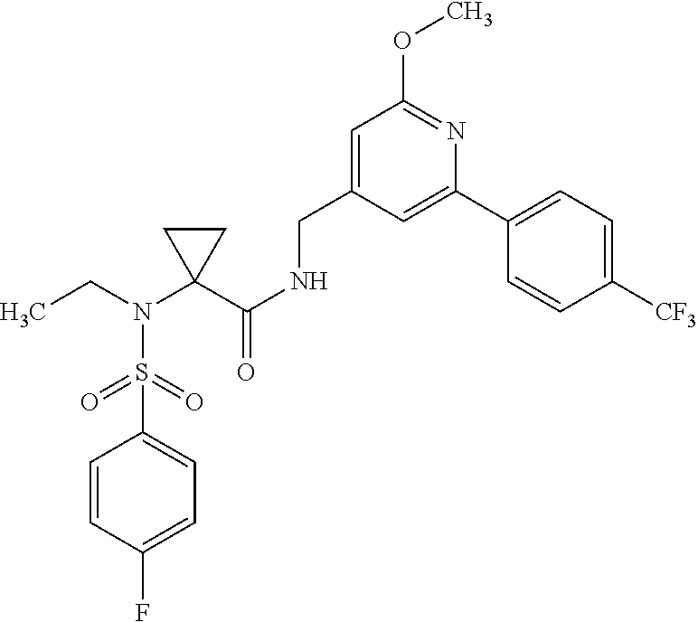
CCN(C1(C(NCC2=CC(OC)=NC(C3=CC=C([CF3])C=C3)=C2)=O)CC1)S(=O)(=O)C1=CC=C(F)C=C1
